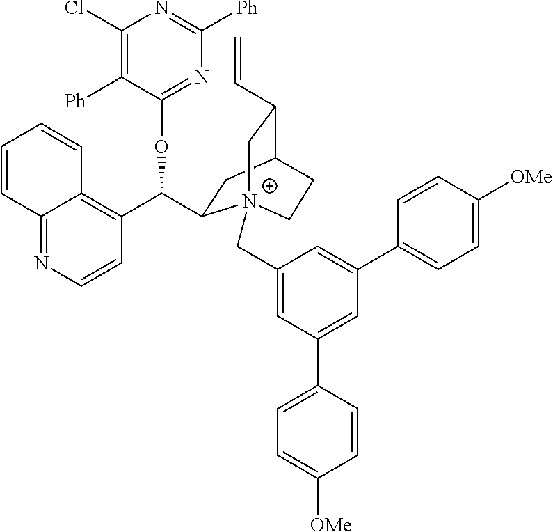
C1(C(OC2=NC([Ph])=NC(Cl)=C2[Ph])C2CC3C(C=C)C[N+]2(CC2=CC(C4=CC=C([OMe])C=C4)=CC(C4=CC=C([OMe])C=C4)=C2)CC3)=C2C(=NC=C1)C=CC=C2
